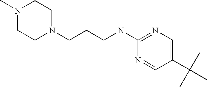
N1=CC(C(C)(C)C)=CN=C1NCCCN1CCN(C)CC1
